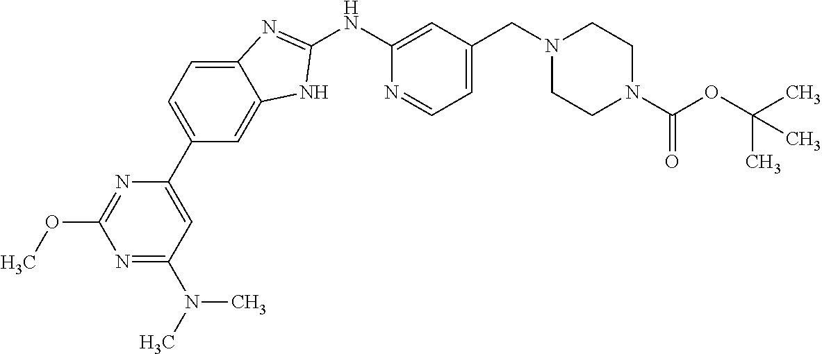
C1=C2C(=CC(C3=CC(N(C)C)=NC(OC)=N3)=C1)NC(NC1=CC(CN3CCN(C(OC(C)(C)C)=O)CC3)=CC=N1)=N2
